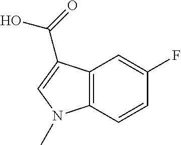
C12=C(C=CC(F)=C1)N(C)C=C2C(O)=O
